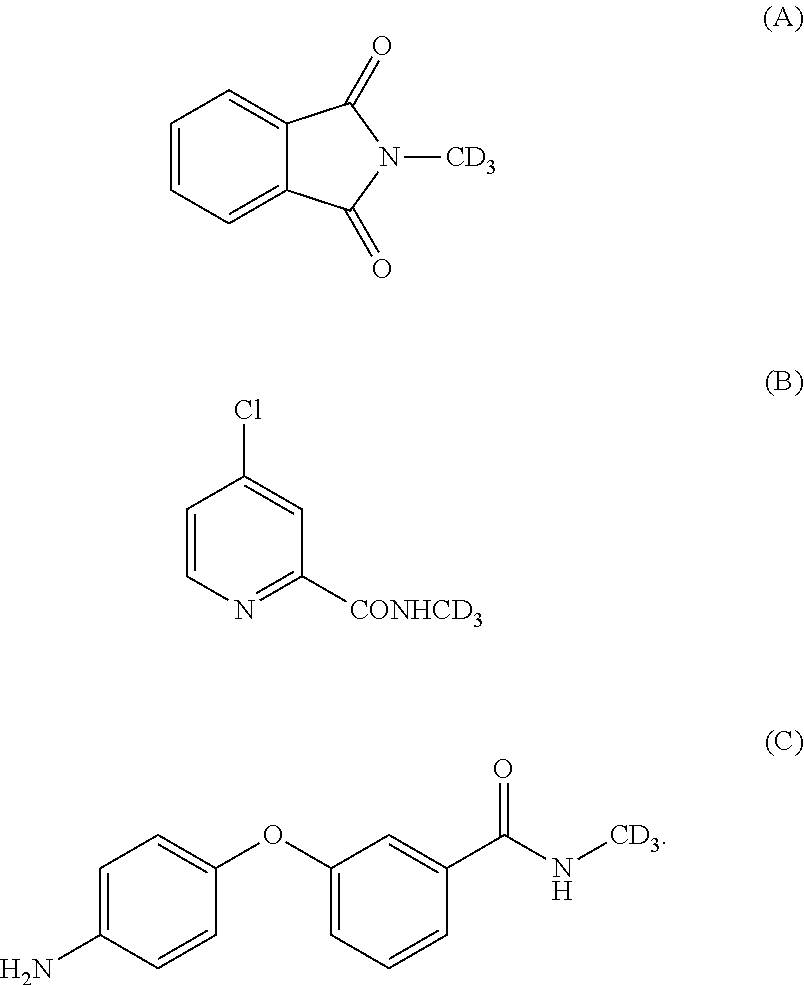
C1=CC=C2C(=C1)C(=O)N([CD3])C2=O.C1=CN=C([CONHCD3])C=C1Cl.C1=C(N)C=CC(OC2=CC=CC(C(=O)N[CD3])=C2)=C1
